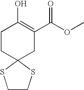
C1CSC2(S1)CC(C(OC)=O)=C(O)CC2
